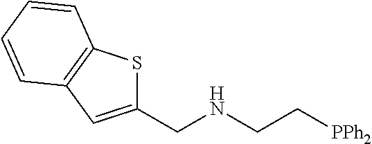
C1(CNCC[PPh2])=CC2=C(S1)C=CC=C2
